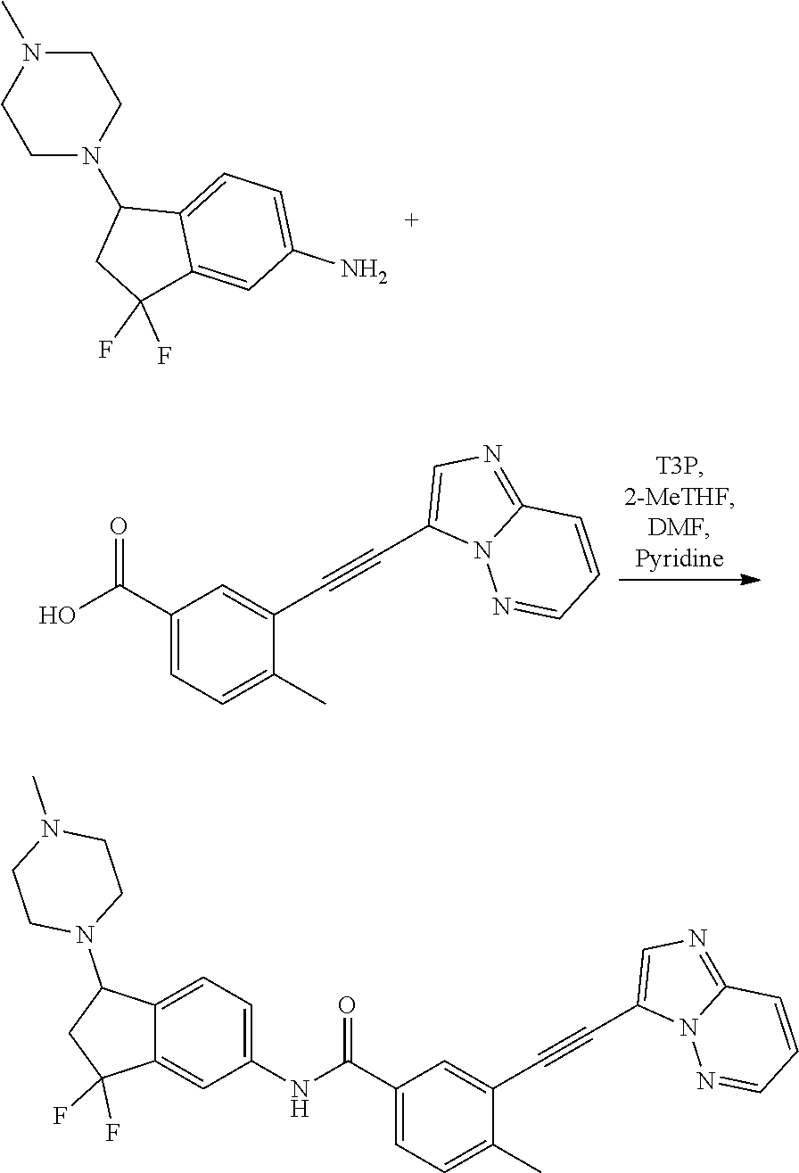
C1N(C2CC(F)(F)C3=CC(N)=CC=C23)CCN(C)C1.C1(C(=O)O)=CC=C(C)C(C#CC2=CN=C3N2N=CC=C3)=C1.C1(C(=O)NC2=CC=C3C(=C2)C(F)(F)CC3N2CCN(C)CC2)=CC=C(C)C(C#CC2=CN=C3N2N=CC=C3)=C1
